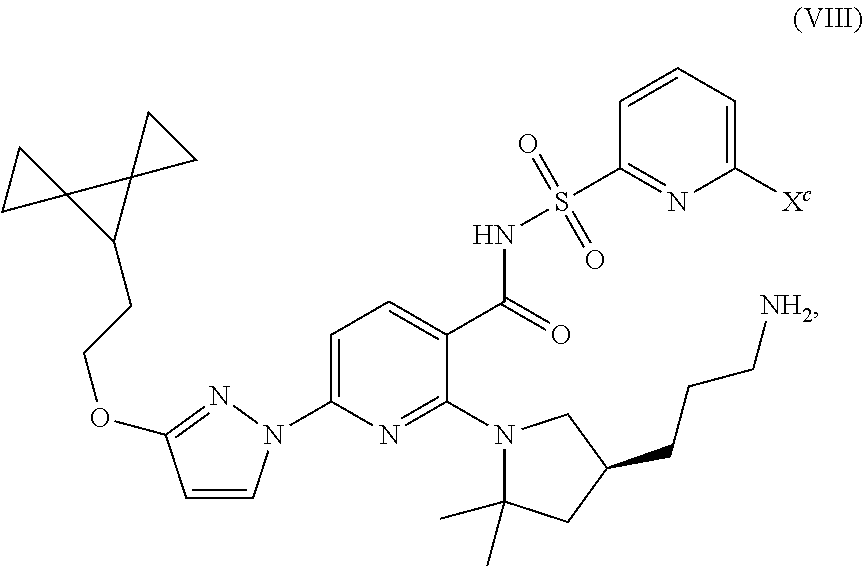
C1=C(N2C=CC(OCCC3C4(C35CC5)CC4)=N2)N=C(N2C(C)(C)CC(CCC[NH2])C2)C(C(=O)NS(C2=NC([Xc])=CC=C2)(=O)=O)=C1
